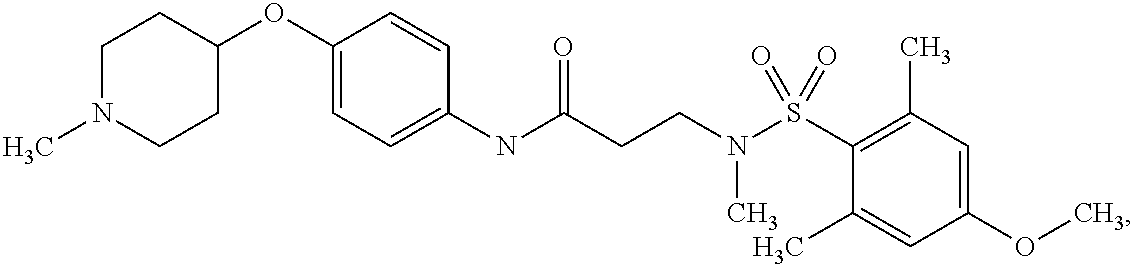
O(C1=CC=C(NC(CCN(S(C2=C(C)C=C(OC)C=C2C)(=O)=O)C)=O)C=C1)C1CCN(C)CC1
